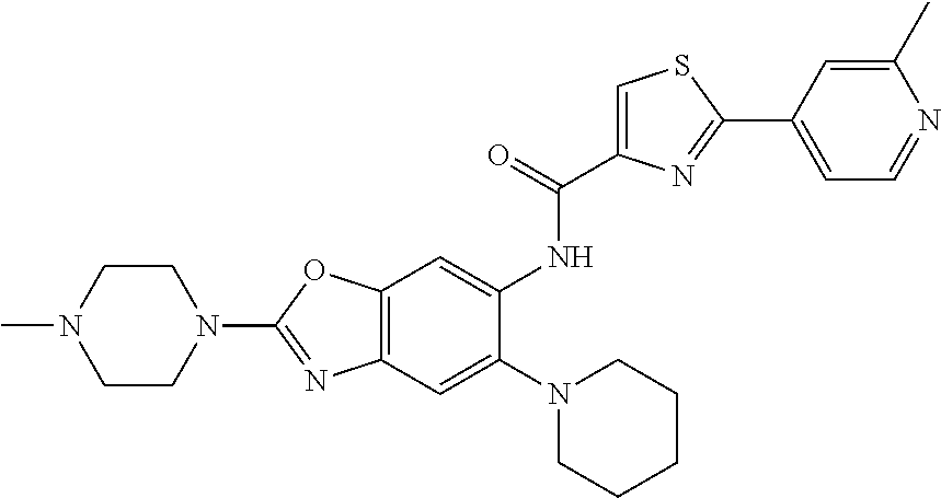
C12=C(C=C(N3CCCCC3)C(NC(C3=CSC(C4=CC=NC(C)=C4)=N3)=O)=C1)N=C(N1CCN(C)CC1)O2
